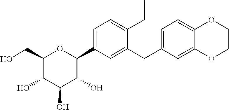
C1(CC2=CC(C3C(O)C(O)C(O)C(CO)O3)=CC=C2CC)=CC=C2OCCOC2=C1
